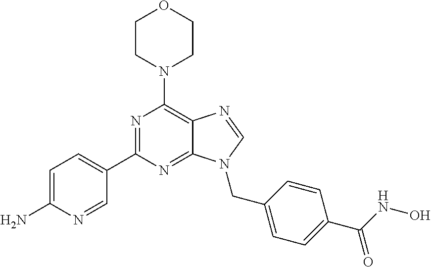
C1CN(C2=C3C(=NC(C4=CC=C(N)N=C4)=N2)N(CC2=CC=C(C(NO)=O)C=C2)C=N3)CCO1
